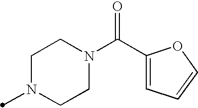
N1(C)CCN(C(C2=CC=CO2)=O)CC1
